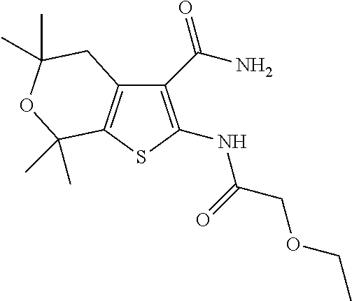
C1(C(N)=O)=C(NC(=O)COCC)SC2=C1CC(C)(C)OC2(C)C
